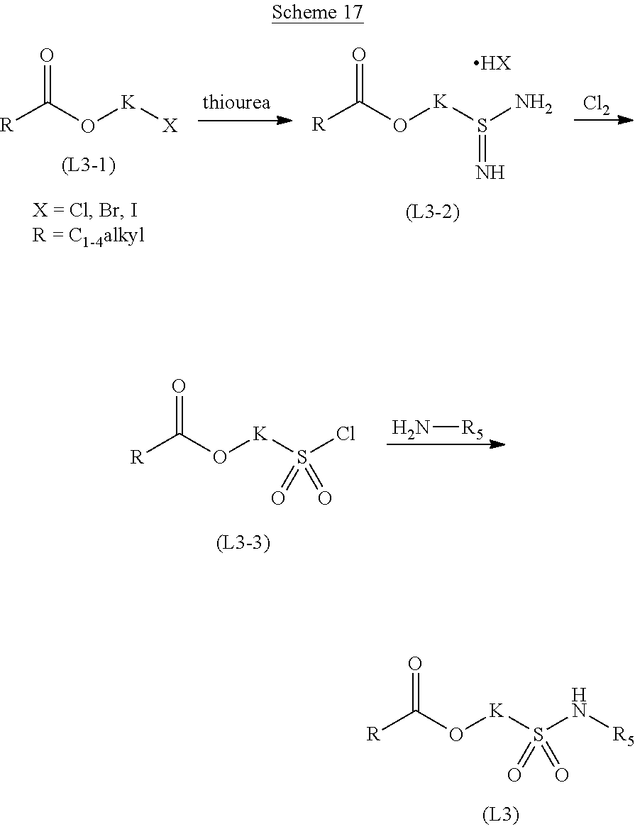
[R]C(O[K]S(N[R5])(=O)=O)=O.[R]C(O[K]S(Cl)(=O)=O)=O.N[R5].[R]C(O[K]S(=N)N)=O.[HX].[Cl2].[R]C(O[K][X])=O
